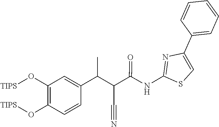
C1(C2=CC=CC=C2)=CSC(NC(C(C#N)C(C2=CC(O[TIPS])=C(O[TIPS])C=C2)C)=O)=N1
